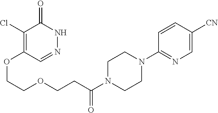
C1(Cl)=C(OCCOCCC(N2CCN(C3=NC=C([CN])C=C3)CC2)=O)C=NNC1=O
